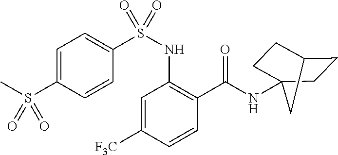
C1=C([F3C])C=CC(C(=O)NC23CCC(CC2)C3)=C1NS(C1=CC=C(S(C)(=O)=O)C=C1)(=O)=O
